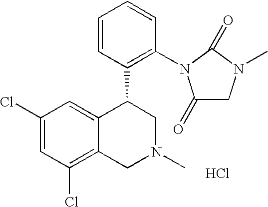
C1(Cl)=CC(Cl)=C2C(=C1)C(C1=C(N3C(=O)CN(C)C3=O)C=CC=C1)CN(C)C2.Cl
